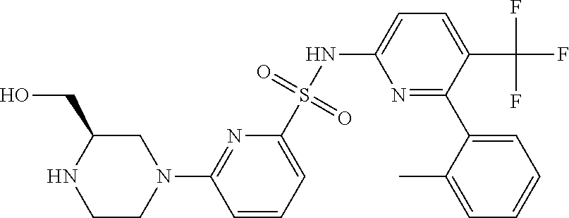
C1CN(C2=NC(S(NC3=CC=C(C(F)(F)F)C(C4=CC=CC=C4C)=N3)(=O)=O)=CC=C2)CC(CO)N1
